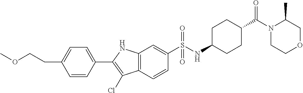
O(CCC1=CC=C(C2=C(Cl)C3=C(N2)C=C(S(NC2CCC(C(N4CCOCC4C)=O)CC2)(=O)=O)C=C3)C=C1)C
